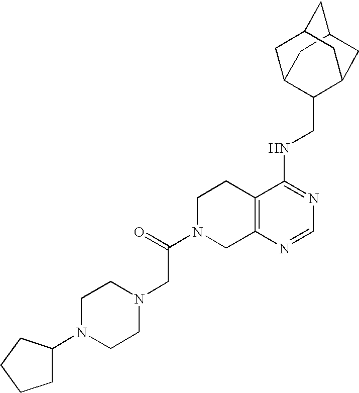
C12=C(N=CN=C1NCC1C3CC4CC(C3)CC1C4)CN(C(CN1CCN(C3CCCC3)CC1)=O)CC2
